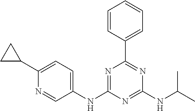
N1=C(NC2=CC=C(C3CC3)N=C2)N=C(NC(C)C)N=C1C1=CC=CC=C1
